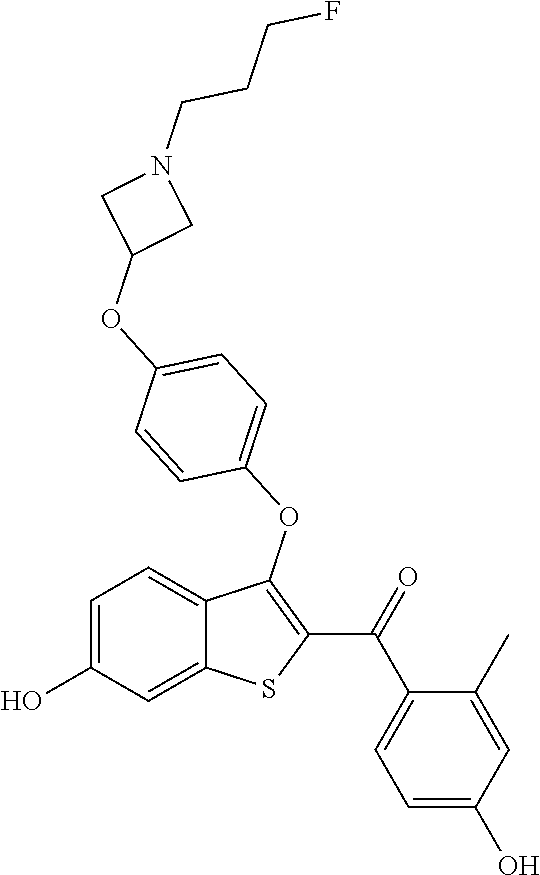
C1=C(O)C=C2C(=C1)C(OC1=CC=C(OC3CN(CCCF)C3)C=C1)=C(C(=O)C1=CC=C(O)C=C1C)S2
